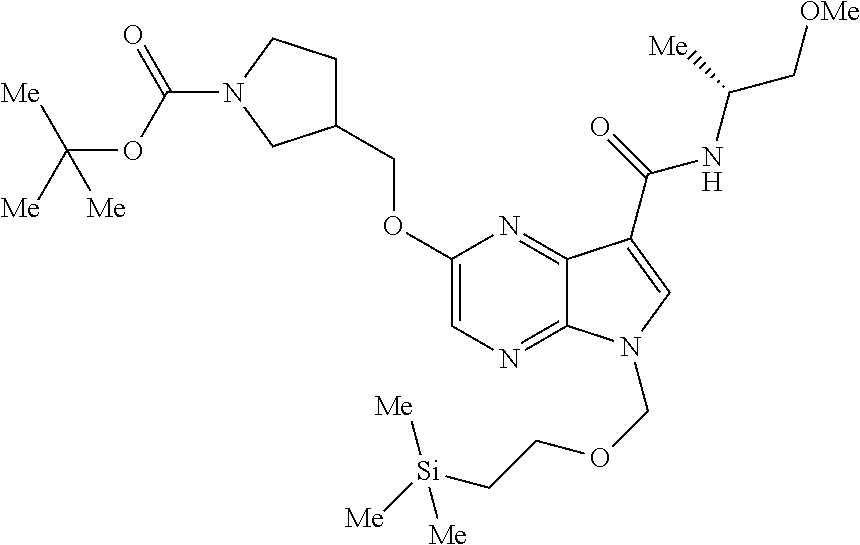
C1(OCC2CCN(C(OC([Me])([Me])[Me])=O)C2)=CN=C2C(=N1)C(C(=O)NC(C[OMe])[Me])=CN2COCC[Si]([Me])([Me])[Me]
